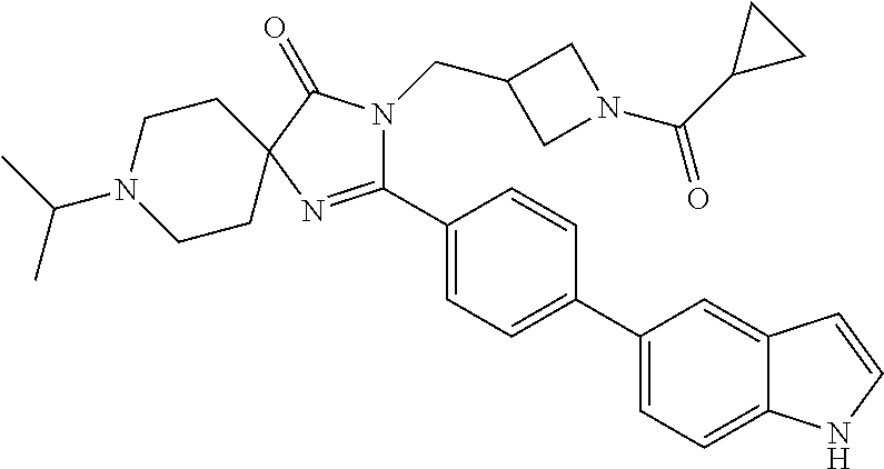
C1(C2=CC=C(C3=CC=C4C(=C3)C=CN4)C=C2)=NC2(C(=O)N1CC1CN(C(C3CC3)=O)C1)CCN(C(C)C)CC2
